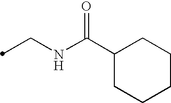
C(NC(C1CCCCC1)=O)C
